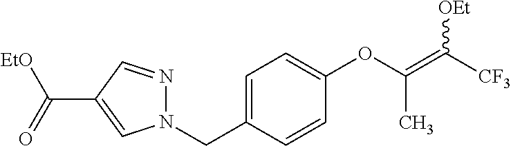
C1=C(CN2N=CC(C(=O)[EtO])=C2)C=CC(OC(=C([CF3])[OEt])C)=C1
